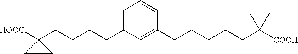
C1=C(CCCCC2([HOOC])CC2)C=C(CCCCCC2([COOH])CC2)C=C1
